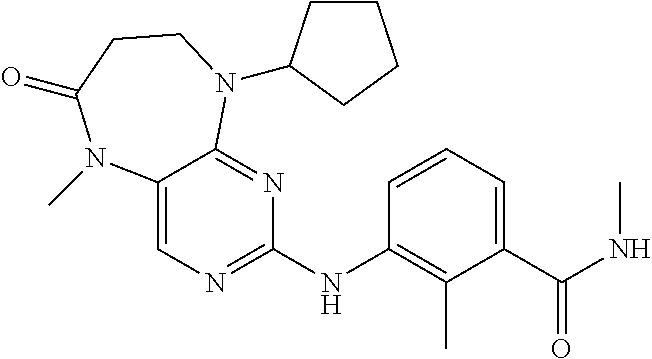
C1(NC2=C(C)C(C(NC)=O)=CC=C2)=NC=C2C(=N1)N(C1CCCC1)CCC(=O)N2C
